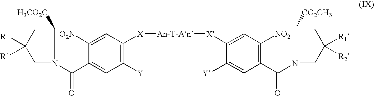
C1([H3CO2C])CC([R1])([R1])CN1C(C1=CC([Y])=C([X][An-T-An][X]C2=CC([NO2])=C(C(N3C([CO2CH3])CC([R1])([R2])C3)=O)C=C2[Y])C=C1[O2N])=O
